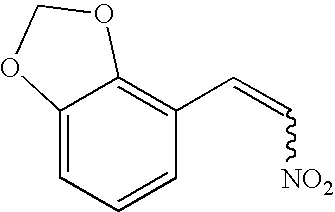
C12=CC=CC(C=C[NO2])=C1OCO2
